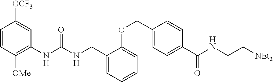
C1=CC([OMe])=C(NC(NCC2=CC=CC=C2OCC2=CC=C(C(=O)NCC[NEt2])C=C2)=O)C=C1[OCF3]
